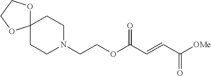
C1N(CCOC(C=CC([OMe])=O)=O)CCC2(C1)OCCO2
